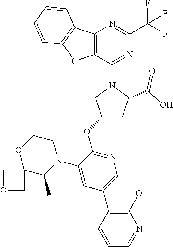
C12=C(C(N3CC(OC4=NC=C(C5=C(OC)N=CC=C5)C=C4N4CCOC5(C4C)COC5)CC3C(O)=O)=NC(C(F)(F)F)=N1)OC1=C2C=CC=C1
